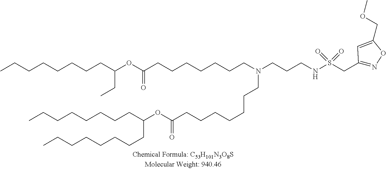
CCCCCCCCC(OC(CCCCCCCN(CCCNS(CC1=NOC(COC)=C1)(=O)=O)CCCCCCCC(OC(CCCCCCCC)CCCCCCCC)=O)=O)CC
